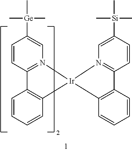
C1=CC2=N(C=C1[Ge](C)(C)C)[Ir]1(C3=C2C=CC=C3)N2=C(C=CC([Si](C)(C)C)=C2)C2=C1C=CC=C2
